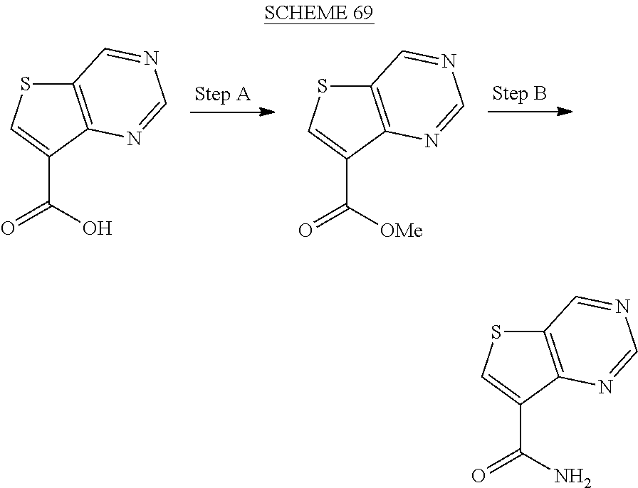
C12=C(C(C(O)=O)=CS1)N=CN=C2.C12=C(C(C([OMe])=O)=CS1)N=CN=C2.C12=C(C(C(N)=O)=CS1)N=CN=C2
